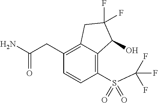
C1(S(=O)(C(F)(F)F)=O)=C2C(=C(CC(N)=O)C=C1)CC(F)(F)C2O
